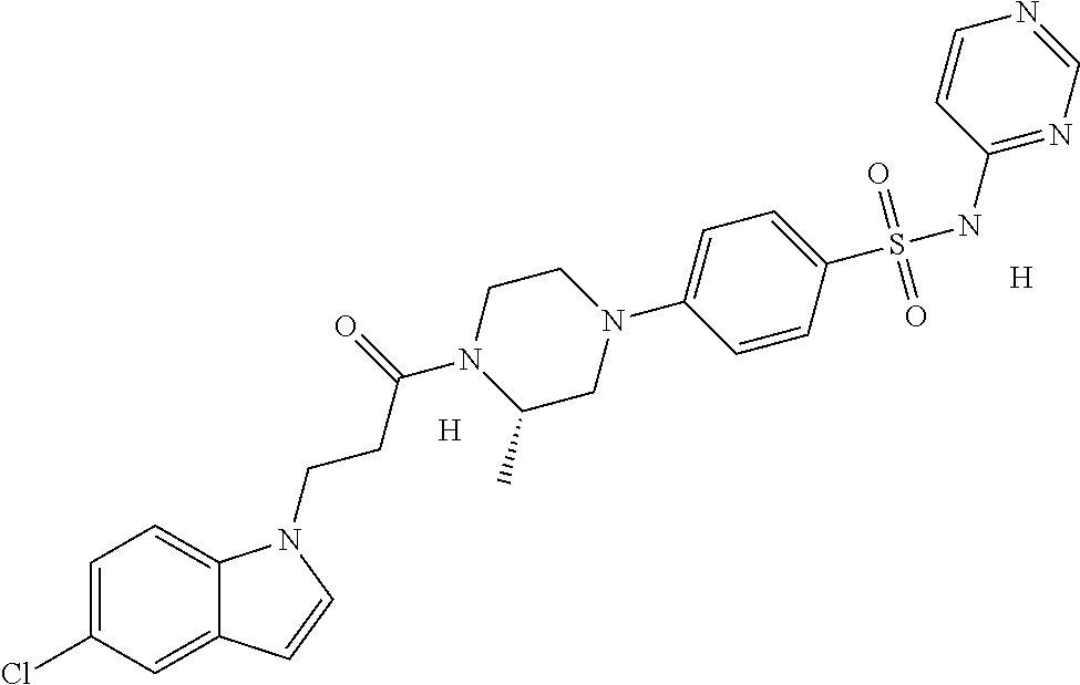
C1=C(Cl)C=C2C(=C1)N(CCC(=O)N1C(C)CN(C3=CC=C(S(NC4=NC=NC=C4)(=O)=O)C=C3)CC1)C=C2.[H].[H]
